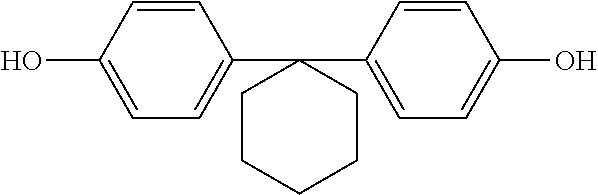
C1=CC(O)=CC=C1C1(C2=CC=C(O)C=C2)CCCCC1
